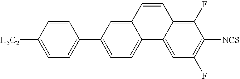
[H5C2]C1=CC=C(C2=CC=C3C(=C2)C=CC2=C(F)C([NCS])=C(F)C=C32)C=C1
